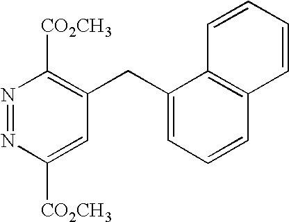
N1=NC([CO2CH3])=CC(CC2=CC=CC3=C2C=CC=C3)=C1[CO2CH3]
